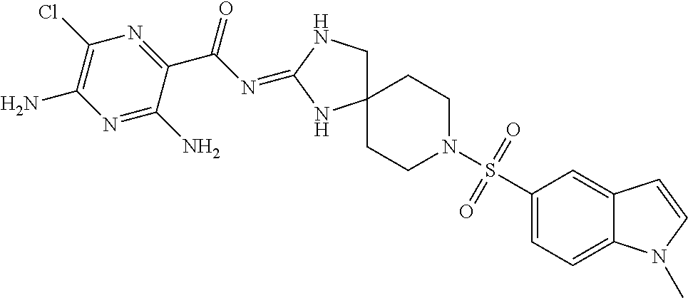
C12(CNC(=NC(=O)C3=NC(Cl)=C(N)N=C3N)N1)CCN(S(C1=CC=C3C(=C1)C=CN3C)(=O)=O)CC2
